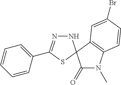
N1N=C(C2=CC=CC=C2)SC12C(=O)N(C)C1=C2C=C(Br)C=C1
